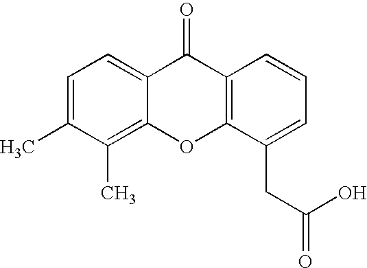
C1=C(C)C(C)=C2C(=C1)C(=O)C1=C(O2)C(CC(O)=O)=CC=C1
